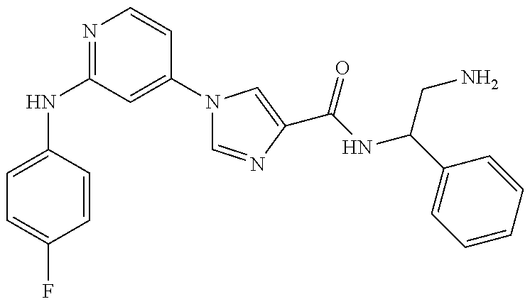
N(C1=NC=CC(N2C=NC(C(=O)NC(CN)C3=CC=CC=C3)=C2)=C1)C1=CC=C(F)C=C1
